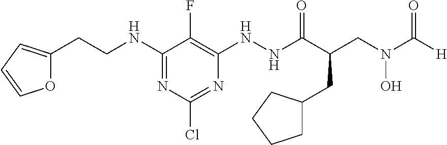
N(C1=NC(Cl)=NC(NNC(C(CN(C([H])=O)O)CC2CCCC2)=O)=C1F)CCC1=CC=CO1
